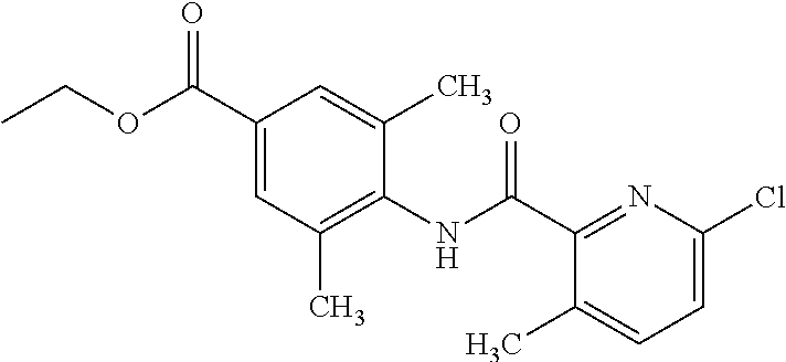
C1(C(OCC)=O)=CC(C)=C(NC(C2=NC(Cl)=CC=C2C)=O)C(C)=C1
